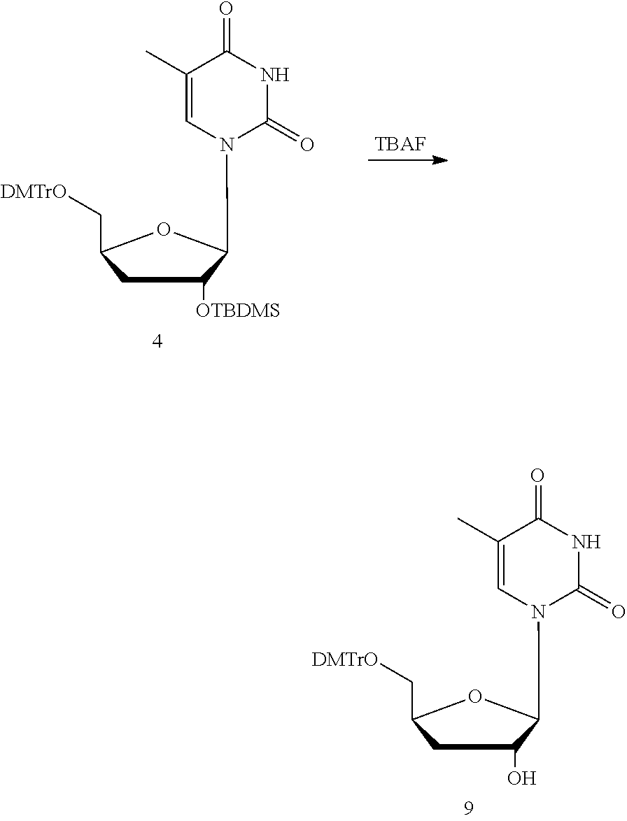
C1C([OTBDMS])C(N2C=C(C)C(=O)NC2=O)OC1C[DMTrO].[TBAF].C1C(O)C(N2C=C(C)C(=O)NC2=O)OC1C[DMTrO]
